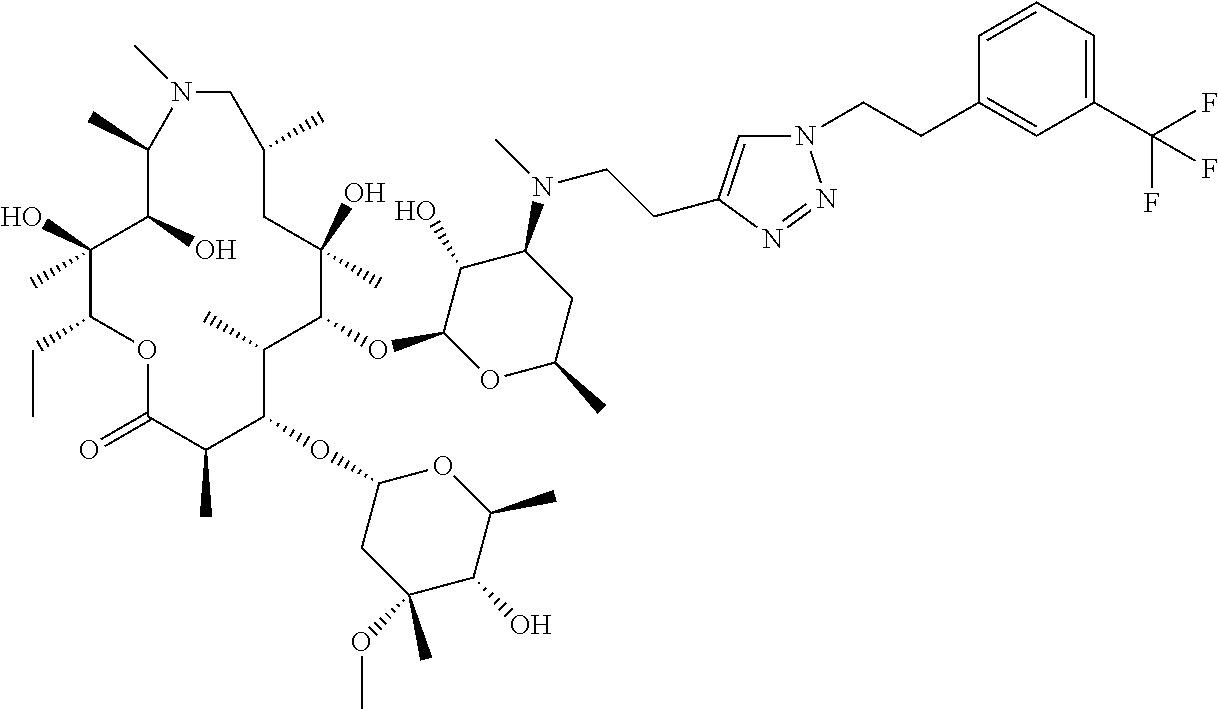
C1(O)C(OC2C(C)C(OC3CC(OC)(C)C(O)C(C)O3)C(C)C(=O)OC(CC)C(O)(C)C(O)C(C)N(C)CC(C)CC2(O)C)OC(C)CC1N(C)CCC1=CN(CCC2=CC(C(F)(F)F)=CC=C2)N=N1
